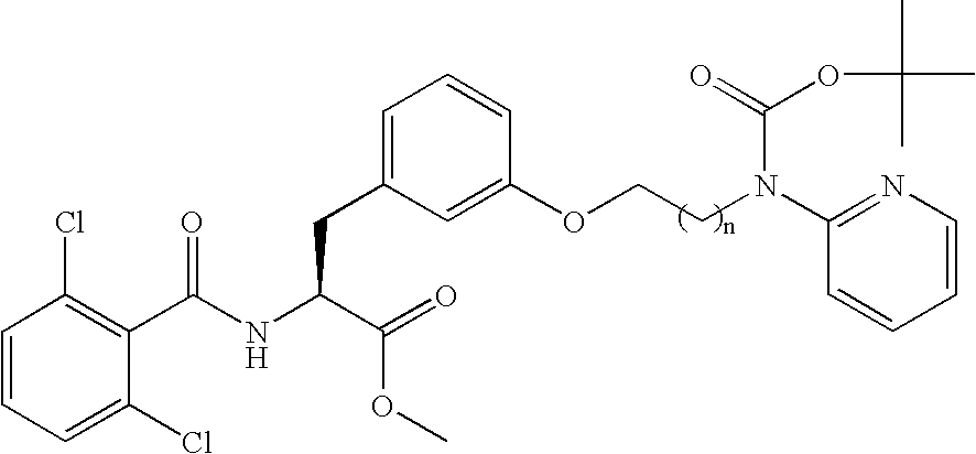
C1=CC=C(Cl)C(C(NC(C(=O)OC)CC2=CC=CC(OCCN(C3=NC=CC=C3)C(=O)OC(C)(C)C)=C2)=O)=C1Cl
